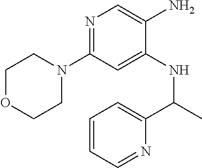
N1=C(N2CCOCC2)C=C(NC(C2=CC=CC=N2)C)C(N)=C1
